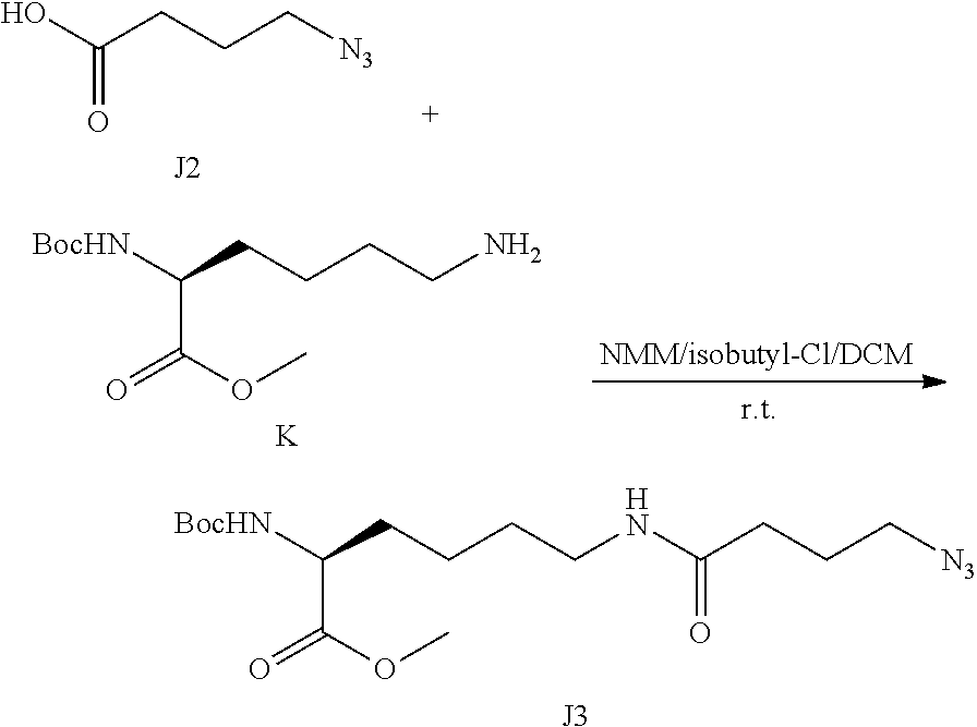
C(CCC[N3])(O)=O.C(C([BocHN])CCCCN)(OC)=O.[K].C(C([BocHN])CCCCNC(CCC[N3])=O)(OC)=O.[J3]
